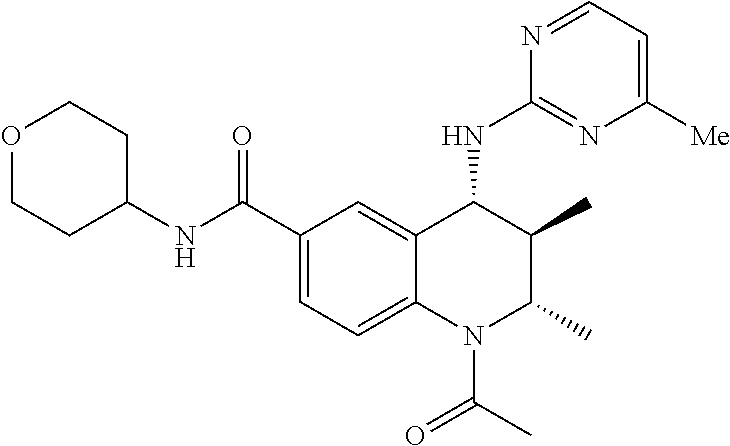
C12=CC(C(NC3CCOCC3)=O)=CC=C1N(C(C)=O)C(C)C(C)C2NC1=NC([Me])=CC=N1
